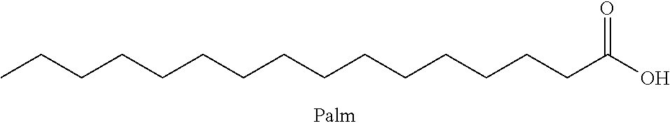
CCCCCCCCCCCCCCCC(O)=O
